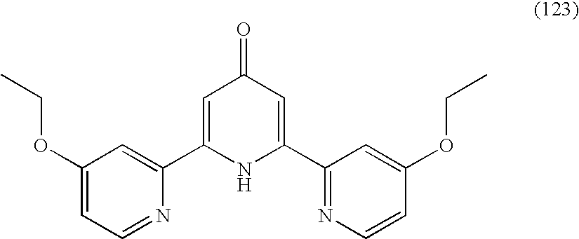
C1=C(C2=CC(OCC)=CC=N2)NC(C2=NC=CC(OCC)=C2)=CC1=O
